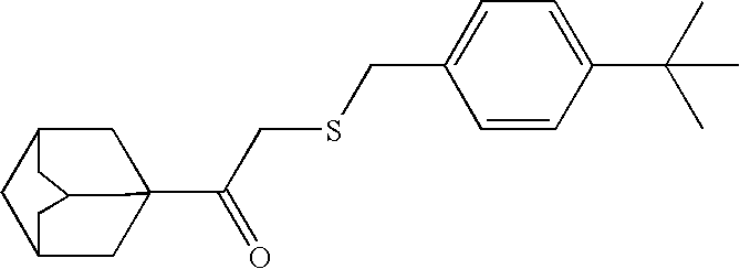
C12CC3(C(CSCC4=CC=C(C(C)(C)C)C=C4)=O)CC(C1)CC(C2)C3
